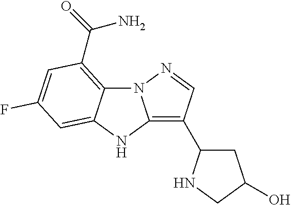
C12=C(C3CC(O)CN3)C=NN1C1=C(C(N)=O)C=C(F)C=C1N2
